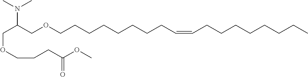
C(C(COCCCCCCCCC=CCCCCCCCC)N(C)C)OCCCC(OC)=O
